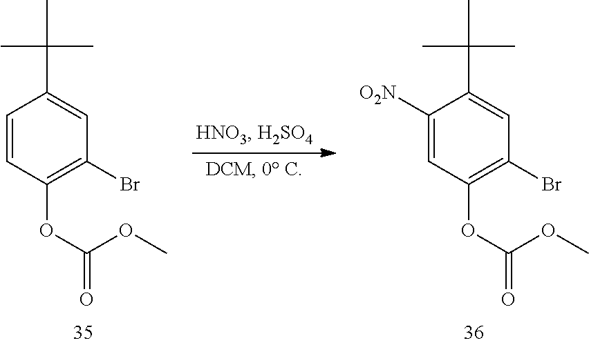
C1=CC(OC(=O)OC)=C(Br)C=C1C(C)(C)C.C1([O2N])=CC(OC(=O)OC)=C(Br)C=C1C(C)(C)C
